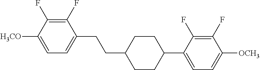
C1(F)=C(F)C([H3CO])=CC=C1CCC1CCC(C2=CC=C([OCH3])C(F)=C2F)CC1
